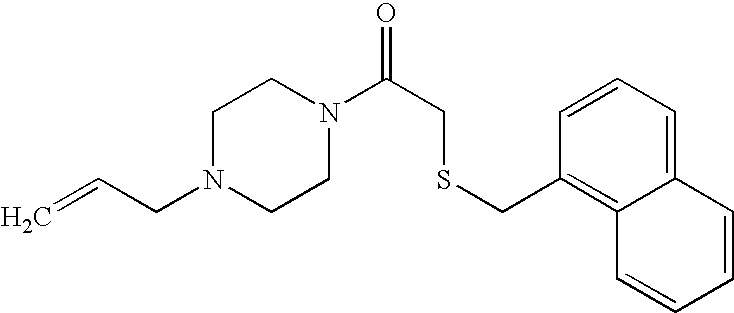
C=CCN1CCN(C(CSCC2=C3C(=CC=C2)C=CC=C3)=O)CC1
